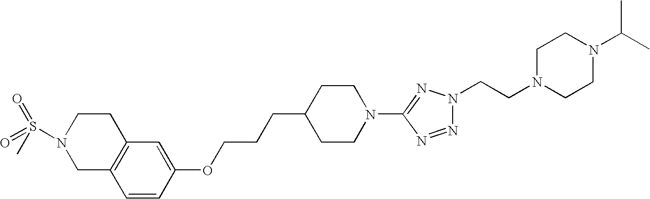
C12=C(C=CC(OCCCC3CCN(C4=NN(CCN5CCN(C(C)C)CC5)N=N4)CC3)=C1)CN(S(=O)(=O)C)CC2
